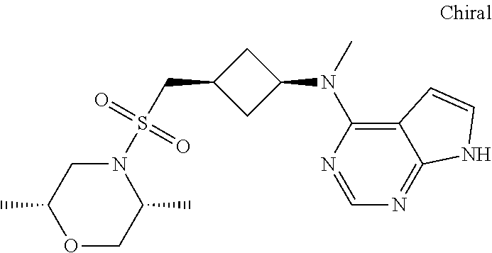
N1(S(CC2CC(N(C)C3=C4C(=NC=N3)NC=C4)C2)(=O)=O)CC(C)OCC1C
